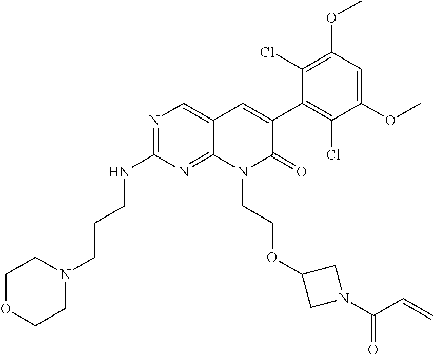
C1(NCCCN2CCOCC2)=NC=C2C(=N1)N(CCOC1CN(C(C=C)=O)C1)C(=O)C(C1=C(Cl)C(OC)=CC(OC)=C1Cl)=C2
